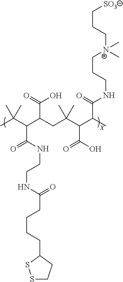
CC(C(C(CC(C(C(C)C(=O)NCCC[N+](CCC[SO3])(C)C)C(O)=O)(C)C)C(=O)O)C(NCCNC(CCCCC1SSCC1)=O)=O)(C)C
